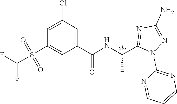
C1=C(Cl)C=C(C(=O)NC(C)C2=NC(N)=NN2C2=NC=CC=N2)C=C1S(=O)(=O)C(F)F
